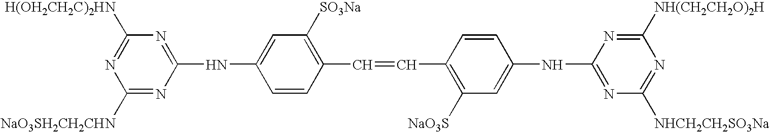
C1([NaO3SH2CH2CHN])=NC(NC2=CC([SO3Na])=C(C=CC3=C([NaO3S])C=C(NC4=NC([NHCH2CH2SO3Na])=NC([NH(CH2CH2O)2H])=N4)C=C3)C=C2)=NC([H(OH2CH2C)2HN])=N1
